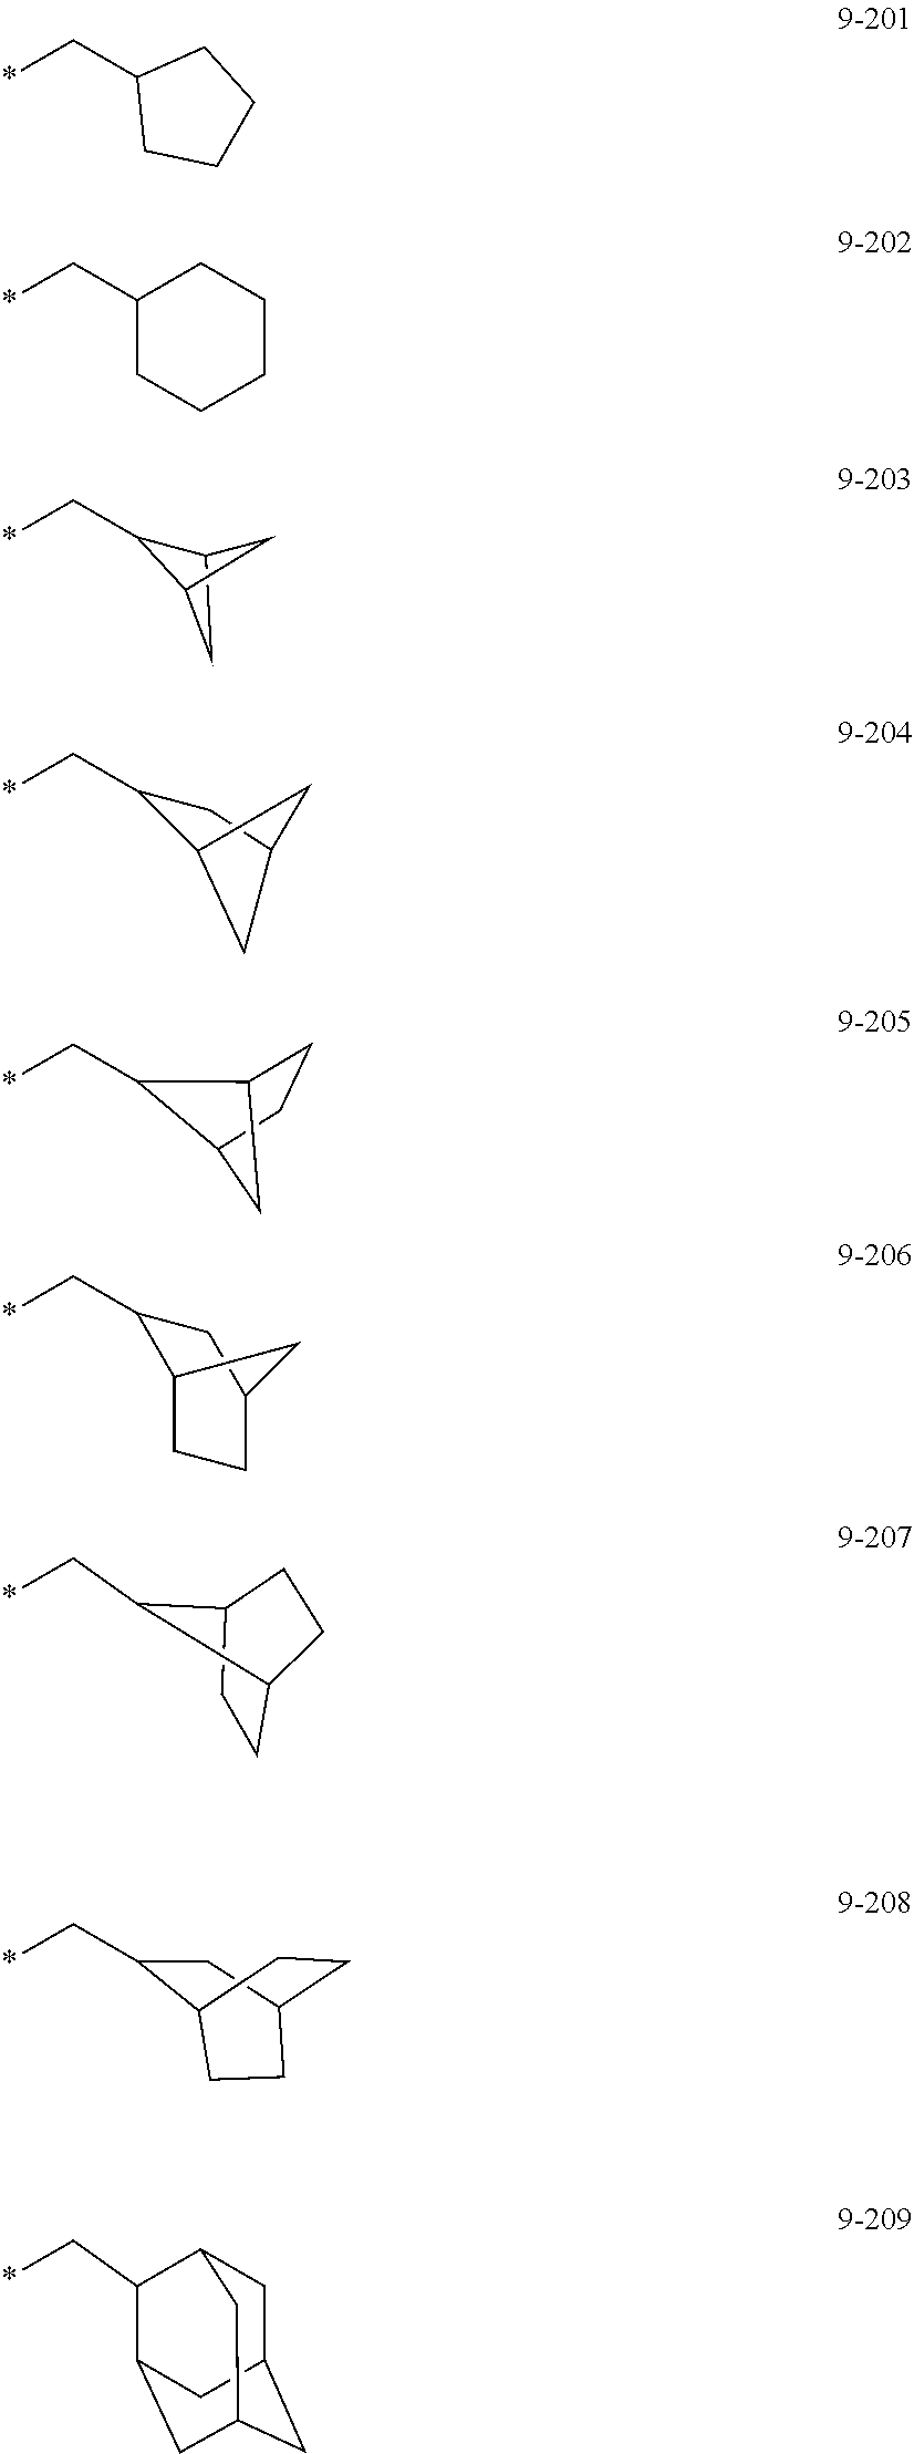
*CC1CCCC1.*CC1CCCCC1.C12CC(C1)C2C*.C12CC(CC1C*)C2.C12CCC(C1)C2C*.C1CC2C(C*)C1CC2.C1(C*)C2CCC(C1)C2.C1(C*)CC2CCC1CC2.C(*)C1C2CC3CC(CC1C3)C2
